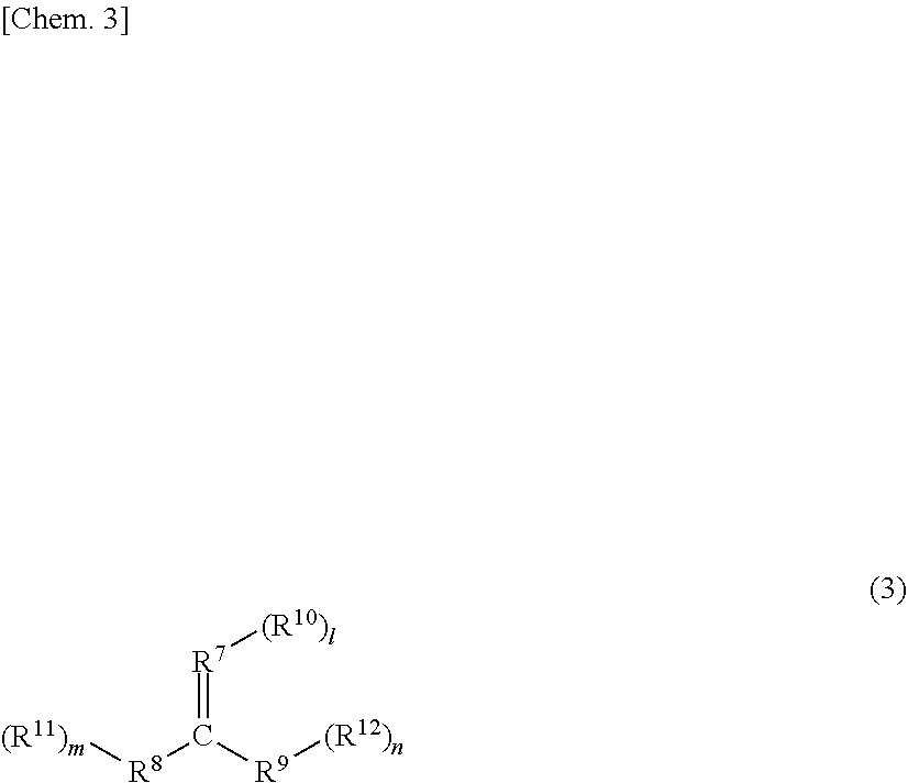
[(R11)m][R8]C([R9][(R12)n])=[R7][(R10)l]
